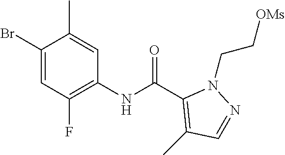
C1(Br)=CC(F)=C(NC(C2=C(C)C=NN2CC[OMs])=O)C=C1C
